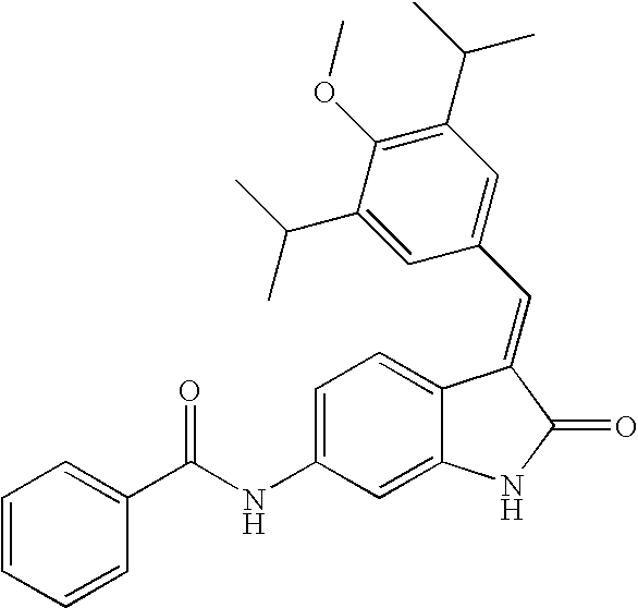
C1=C(NC(C2=CC=CC=C2)=O)C=C2C(=C1)C(=CC1=CC(C(C)C)=C(OC)C(C(C)C)=C1)C(=O)N2
